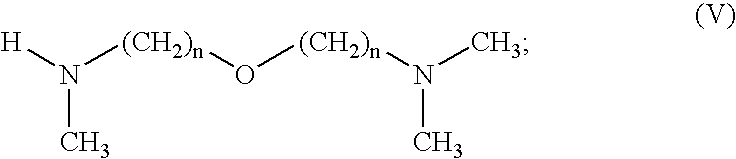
[H]N([(CH2)n]O[(CH2)n]N(C)C)C
